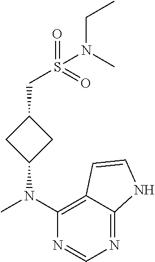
CN(C1=C2C(=NC=N1)NC=C2)C1CC(CS(N(CC)C)(=O)=O)C1
